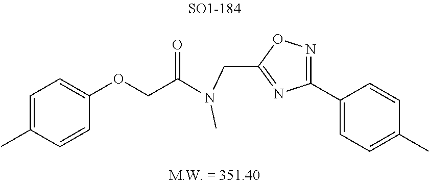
C1(C2=CC=C(C)C=C2)=NOC(CN(C(COC2=CC=C(C)C=C2)=O)C)=N1
